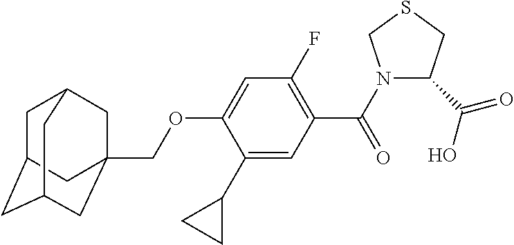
C1C2CC3CC(COC4=CC(F)=C(C(=O)N5C(C(O)=O)CSC5)C=C4C4CC4)(CC1C3)C2
